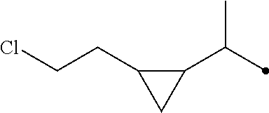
C1(C(C)C)C(CCCl)C1
